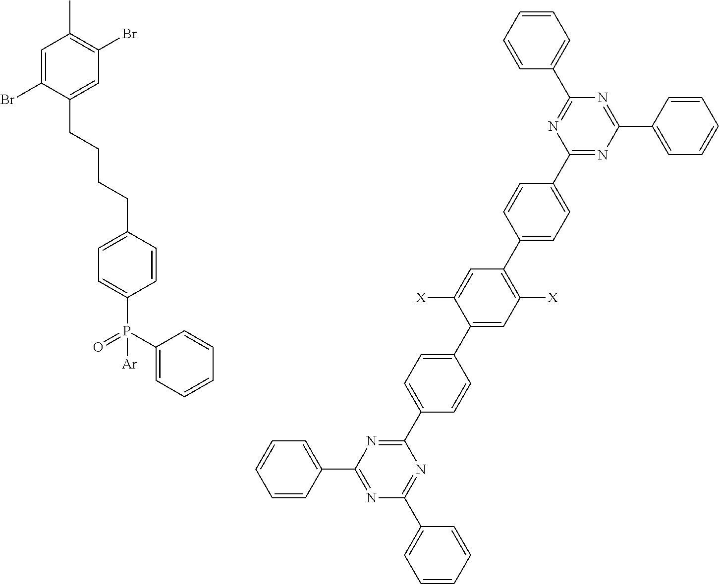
C1(P(=O)(C2=CC=CC=C2)[Ar])=CC=C(CCCCC2=CC(Br)=C(C)C=C2Br)C=C1.C1=CC(C2=NC(C3=CC=CC=C3)=NC(C3=CC=C(C4=CC([X])=C(C5=CC=C(C6=NC(C7=CC=CC=C7)=NC(C7=CC=CC=C7)=N6)C=C5)C=C4[X])C=C3)=N2)=CC=C1
